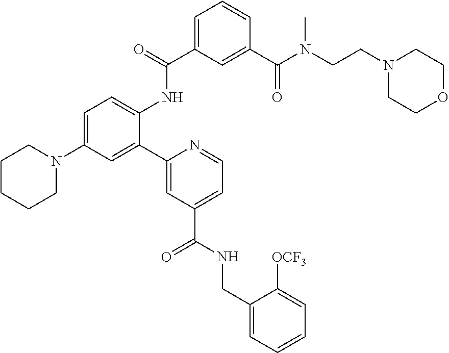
C1=C(N2CCCCC2)C=C(C2=CC(C(=O)NCC3=CC=CC=C3[OCF3])=CC=N2)C(NC(C2=CC=CC(C(N(CCN3CCOCC3)C)=O)=C2)=O)=C1
